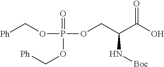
[Ph]COP(=O)(OCC(C(O)=O)N[Boc])OC[Ph]
